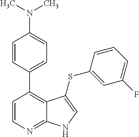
C1=CN=C2C(=C1C1=CC=C(N(C)C)C=C1)C(SC1=CC(F)=CC=C1)=CN2
